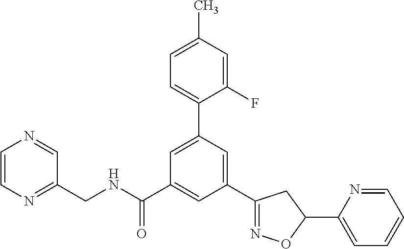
C(NC(=O)C1=CC(C2=NOC(C3=CC=CC=N3)C2)=CC(C2=CC=C(C)C=C2F)=C1)C1=NC=CN=C1
